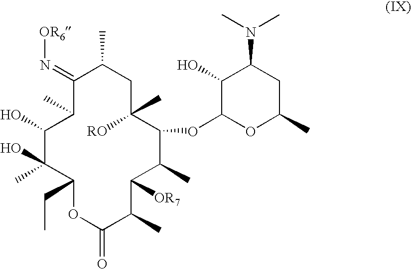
C1(O)C(C)(O)C(CC)OC(=O)C(C)C([OR7])C(C)C(OC2OC(C)CC(N(C)C)C2O)C([RO])(C)CC(C)C(=N[OR6])C1C
